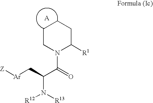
C1CN(C(C(N([R12])[R13])C[Ar][Z])=O)C([R1])CC1.[A]
